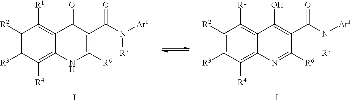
C1([R2])=C([R3])C([R4])=C2C(=C1[R1])C(=O)C(C(N([R7])[Ar1])=O)=C([R6])N2.I.C1([R2])=C([R3])C([R4])=C2C(=C1[R1])C(O)=C(C(N([R7])[Ar1])=O)C([R6])=N2.I
